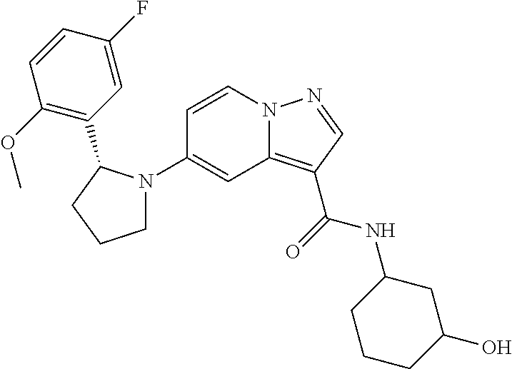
C1(N2CCCC2C2=C(OC)C=CC(F)=C2)=CC2=C(C(=O)NC3CCCC(O)C3)C=NN2C=C1
